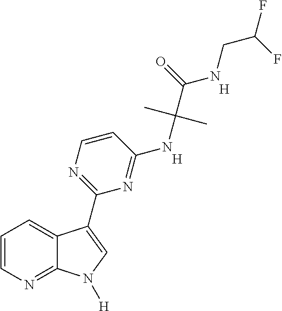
C1=CN=C2C(=C1)C(C1=NC=CC(NC(C(NCC(F)F)=O)(C)C)=N1)=CN2[H].[H].[H]
